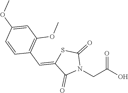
N1(CC(O)=O)C(=O)SC(=CC2=C(OC)C=C(OC)C=C2)C1=O
